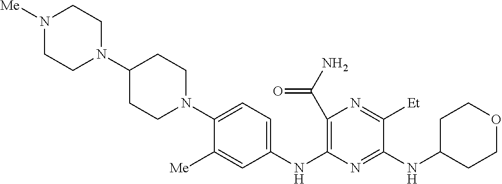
C1(C(N)=O)=C(NC2=CC=C(N3CCC(N4CCN([Me])CC4)CC3)C([Me])=C2)N=C(NC2CCOCC2)C([Et])=N1
